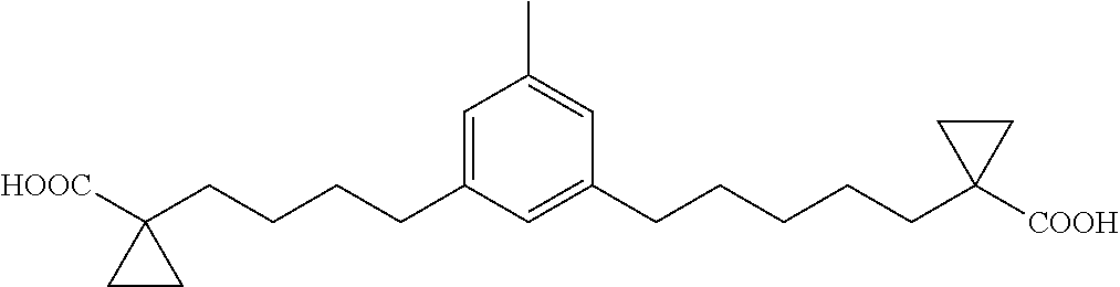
C1=C(CCCCC2([HOOC])CC2)C=C(CCCCCC2([COOH])CC2)C=C1C
